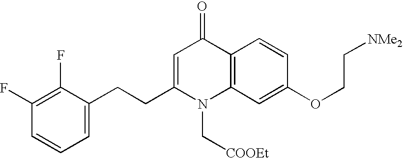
C1(F)=C(F)C(CCC2=CC(=O)C3=C(N2C[COOEt])C=C(OCC[NMe2])C=C3)=CC=C1
